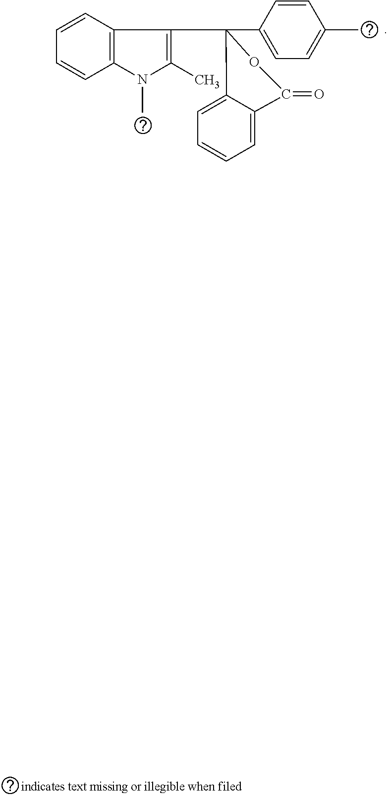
C1(C2=CC=C(C)C=C2)(C2=C(C)N(C)C3=C2C=CC=C3)C2=CC=CC=C2C(=O)O1
